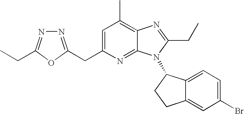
C1=C(CC2=NN=C(CC)O2)N=C2C(=C1C)N=C(CC)N2C1C2=CC=C(Br)C=C2CC1
